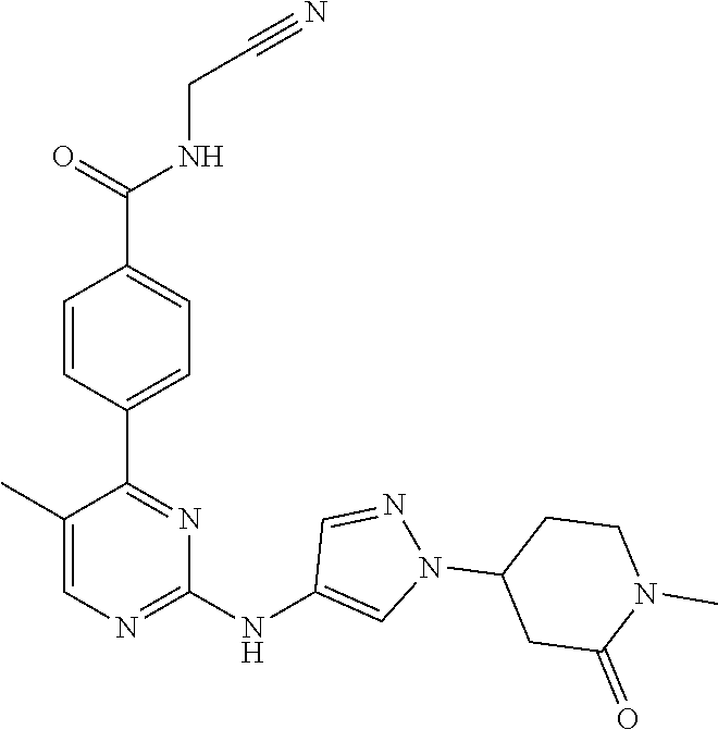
C1(C2=NC(NC3=CN(C4CC(=O)N(C)CC4)N=C3)=NC=C2C)=CC=C(C(NCC#N)=O)C=C1
